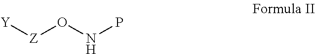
[Y][Z]ONP
